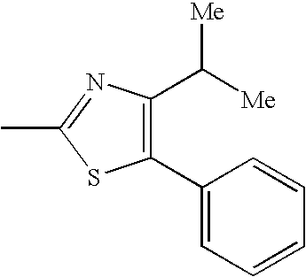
C1(C([Me])[Me])=C(C2=CC=CC=C2)SC(C)=N1
